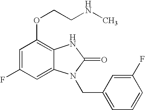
C1=C(F)C=C2C(=C1OCCNC)NC(=O)N2CC1=CC=CC(F)=C1
